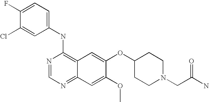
C1=C(Cl)C(F)=CC=C1NC1=C2C(=NC=N1)C=C(OC)C(OC1CCN(CC(N)=O)CC1)=C2
